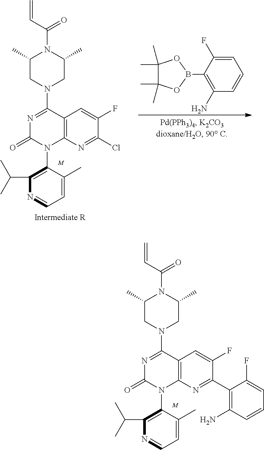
[M].N1=C(N2CC(C)N(C(C=C)=O)C(C)C2)C2=C(N(C3=C(C(C)C)N=CC=C3C)C1=O)N=C(Cl)C(F)=C2.C1=C(F)C(B2OC(C)(C)C(C)(C)O2)=C(N)C=C1.[M].N1=C(N2CC(C)N(C(C=C)=O)C(C)C2)C2=C(N(C3=C(C(C)C)N=CC=C3C)C1=O)N=C(C1=C(N)C=CC=C1F)C(F)=C2
